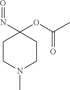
C1CN(C)CCC1(OC(C)=O)N=O
